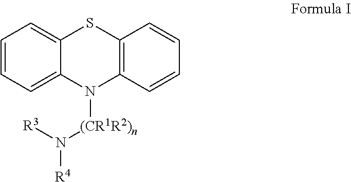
C1=CC=C2C(=C1)SC1=C(N2[(CR1R2)n]N([R4])[R3])C=CC=C1
